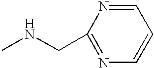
N1=C(CNC)N=CC=C1
